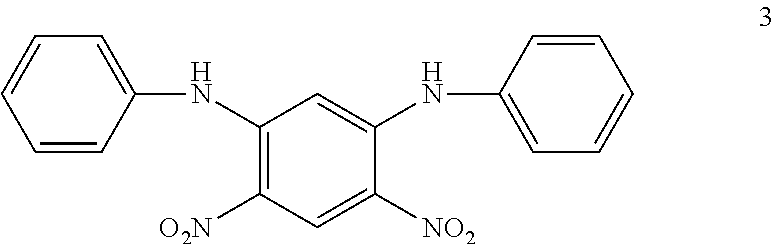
C1(NC2=CC=CC=C2)=C([O2N])C=C([NO2])C(NC2=CC=CC=C2)=C1
